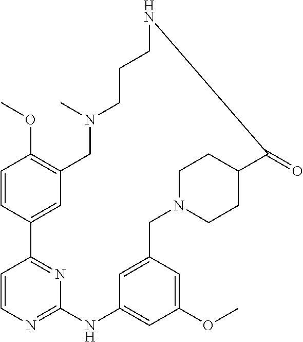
C1=CC2=CC(=C1OC)CN(C)CCCNC(=O)C1CCN(CC3=CC(=CC(OC)=C3)NC3=NC=CC2=N3)CC1
